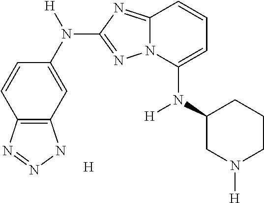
C12=C(C=C(N([H])C3=NN4C(=N3)C=CC=C4N(C3CCCN([H])C3)[H])C=C1)NN=N2.[H]
